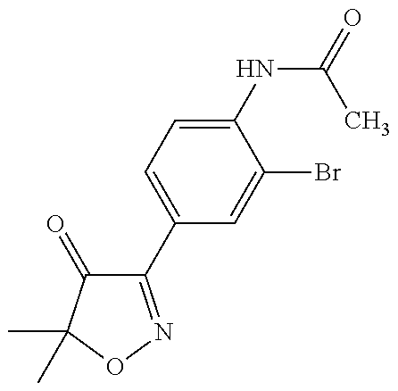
C1(C2=CC=C(NC(C)=O)C(Br)=C2)=NOC(C)(C)C1=O
